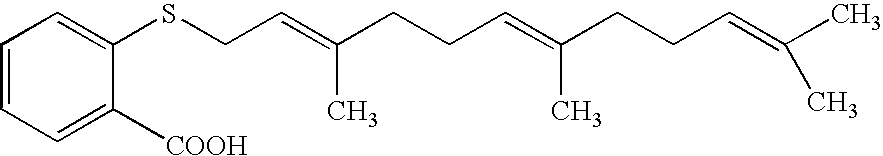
C1([COOH])=CC=CC=C1SCC=C(CCC=C(CCC=C(C)C)C)C
